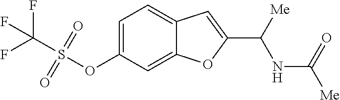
C1=C(OS(C(F)(F)F)(=O)=O)C=C2C(=C1)C=C(C([Me])NC([Me])=O)O2
